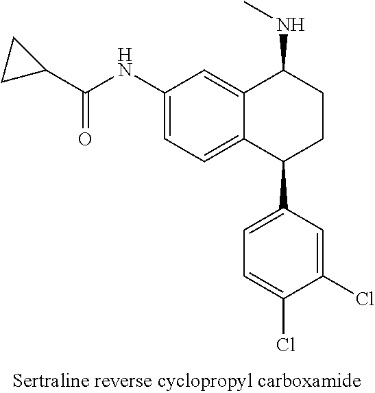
C12=CC(NC(C3CC3)=O)=CC=C1C(C1=CC=C(Cl)C(Cl)=C1)CCC2NC
